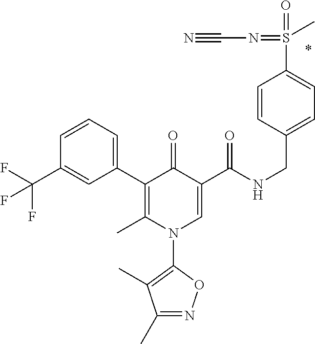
C1(C2=C(C)N(C3=C(C)C(C)=NO3)C=C(C(NCC3=CC=C(S(=O)(=NC#N)C)C=C3)=O)C2=O)=CC=CC(C(F)(F)F)=C1
